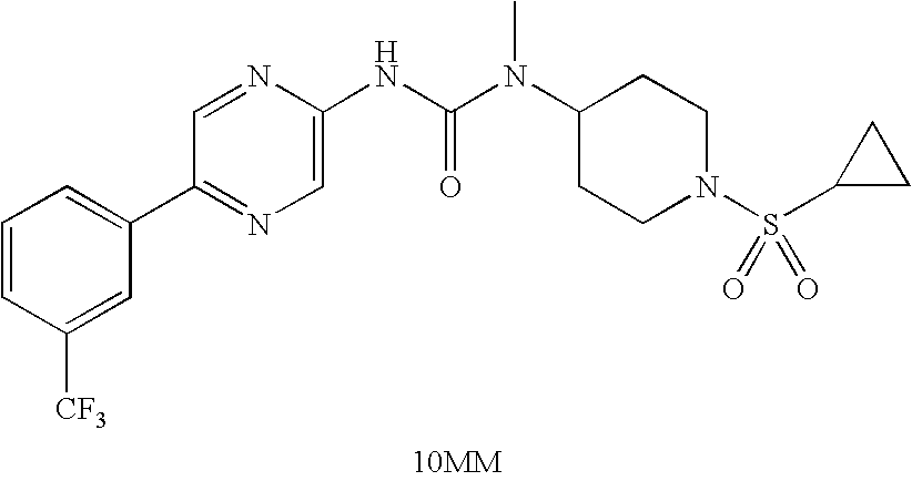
[10MM].C1(C2=CC=CC([CF3])=C2)=NC=C(NC(N(C)C2CCN(S(C3CC3)(=O)=O)CC2)=O)N=C1
